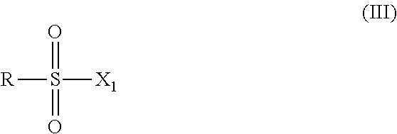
O=S(=O)([X1])[R]
